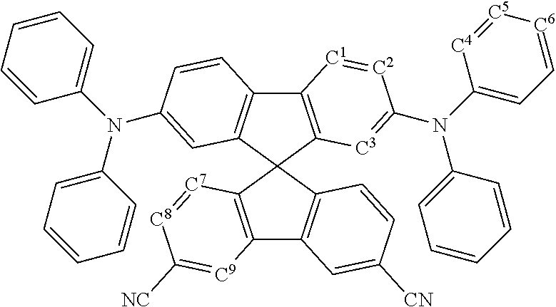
C12=C(C3(C4=C1C=CC(N(C1=CC=CC=C1)C1=CC=CC=C1)=C4)C1=C(C4=C3C=CC([CN])=C4)[C9]=C([NC])[C8]=[C7]1)[C3]=C(N(C1=CC=[C6][C5]=[C4]1)C1=CC=CC=C1)[C2]=[C1]2
